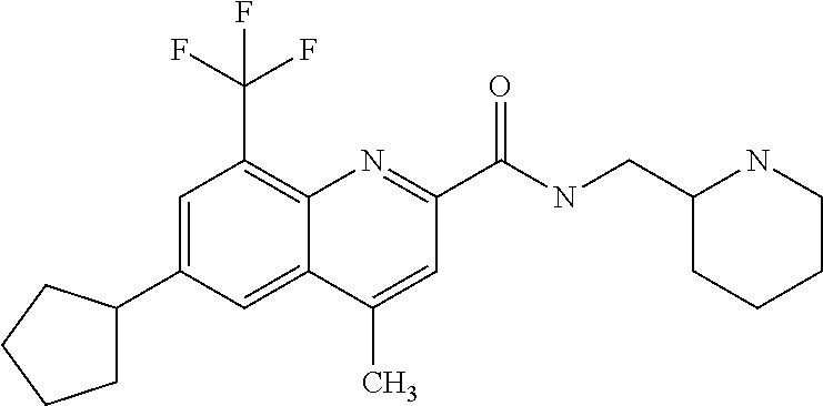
C1(C)=CC(C(NCC2CCCCN2)=O)=NC2=C(C(F)(F)F)C=C(C3CCCC3)C=C12
